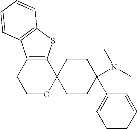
C12=C(SC3=C1C=CC=C3)C1(OCC2)CCC(C2=CC=CC=C2)(N(C)C)CC1
